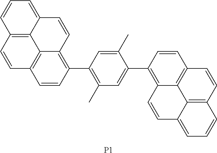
C12=C3C(=CC=C1)C=CC1=C(C4=C(C)C=C(C5=C6C7=C(C=C5)C=CC5=C7C(=CC=C5)C=C6)C(C)=C4)C=CC(=C31)C=C2.[P1]
